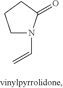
C1N(C=C)C(=O)CC1
